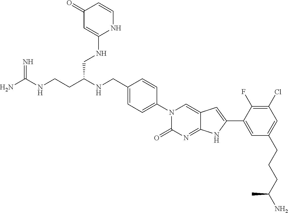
C(CC(NCC1=CC=C(N2C(=O)N=C3C(=C2)C=C(C2=CC(CCCC(N)C)=CC(Cl)=C2F)N3)C=C1)CNC1=CC(=O)C=CN1)NC(N)=N
